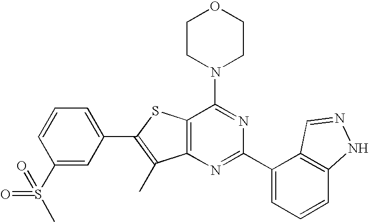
C1CN(C2=NC(C3=CC=CC4=C3C=NN4)=NC3=C2SC(C2=CC=CC(S(C)(=O)=O)=C2)=C3C)CCO1
